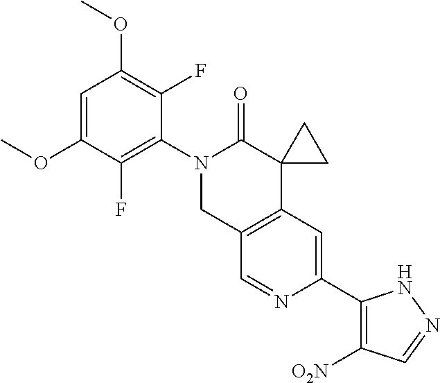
C1=C(OC)C(F)=C(N2CC3=C(C4(C2=O)CC4)C=C(C2=C([O2N])C=NN2)N=C3)C(F)=C1OC
